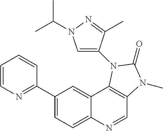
C1(C2=NC=CC=C2)=CC=C2C(=C1)C1=C(C=N2)N(C)C(=O)N1C1=CN(C(C)C)N=C1C
